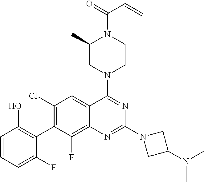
C1=CC=C(F)C(C2=C(Cl)C=C3C(=C2F)N=C(N2CC(N(C)C)C2)N=C3N2CCN(C(=O)C=C)C(C)C2)=C1O
